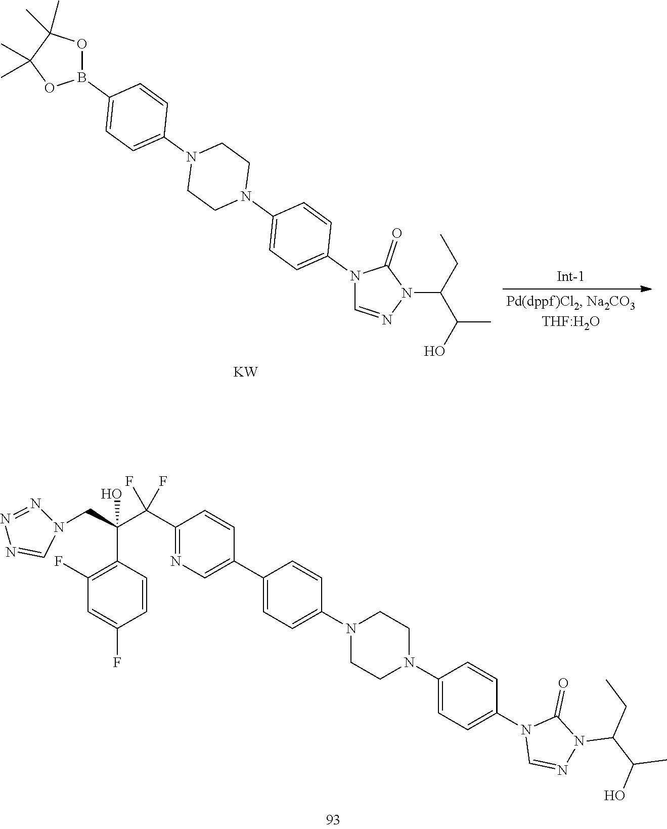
C1(C(F)(C(C2=C(F)C=C(F)C=C2)(CN2N=NN=C2)O)F)=NC=C(C2=CC=C(N3CCN(C4=CC=C(N5C=NN(C(C(O)C)CC)C5=O)C=C4)CC3)C=C2)C=C1.N1(C2=CC=C(N3CCN(C4=CC=C(B5OC(C)(C)C(C)(C)O5)C=C4)CC3)C=C2)C=NN(C(CC)C(O)C)C1=O.[KW]
